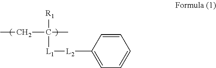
C1=C([L2][L1]C([R1])(C)CC)C=CC=C1
